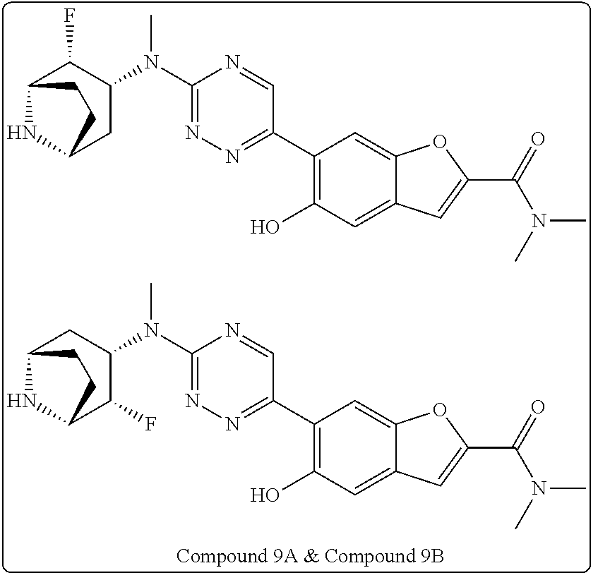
C12NC(CC(N(C)C3=NN=C(C4=C(O)C=C5C(=C4)OC(C(=O)N(C)C)=C5)C=N3)C1F)CC2.C12NC(C(F)C(N(C)C3=NN=C(C4=C(O)C=C5C(=C4)OC(C(=O)N(C)C)=C5)C=N3)C1)CC2
